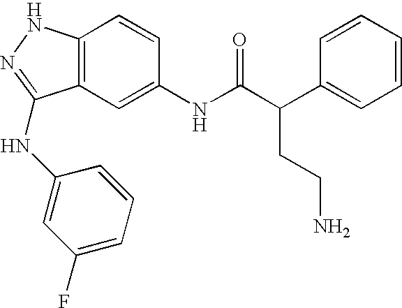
C12=C(C=C(NC(C(C3=CC=CC=C3)CCN)=O)C=C1)C(NC1=CC(F)=CC=C1)=NN2
